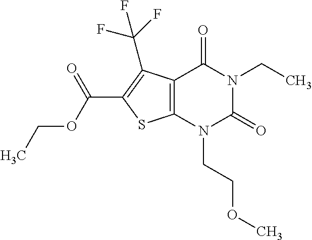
C12=C(N(CCOC)C(=O)N(CC)C1=O)SC(C(OCC)=O)=C2C(F)(F)F
